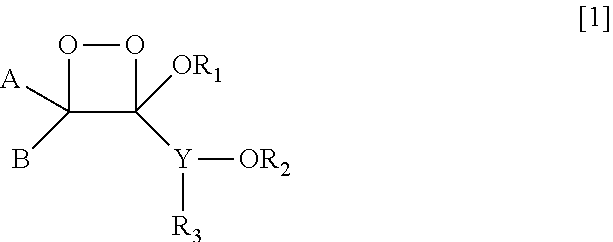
O1OC([A])(B)C1([OR1])[Y]([OR2])[R3]
